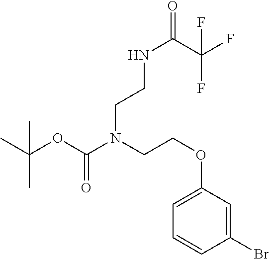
C1=CC(Br)=CC(OCCN(CCNC(=O)C(F)(F)F)C(OC(C)(C)C)=O)=C1
